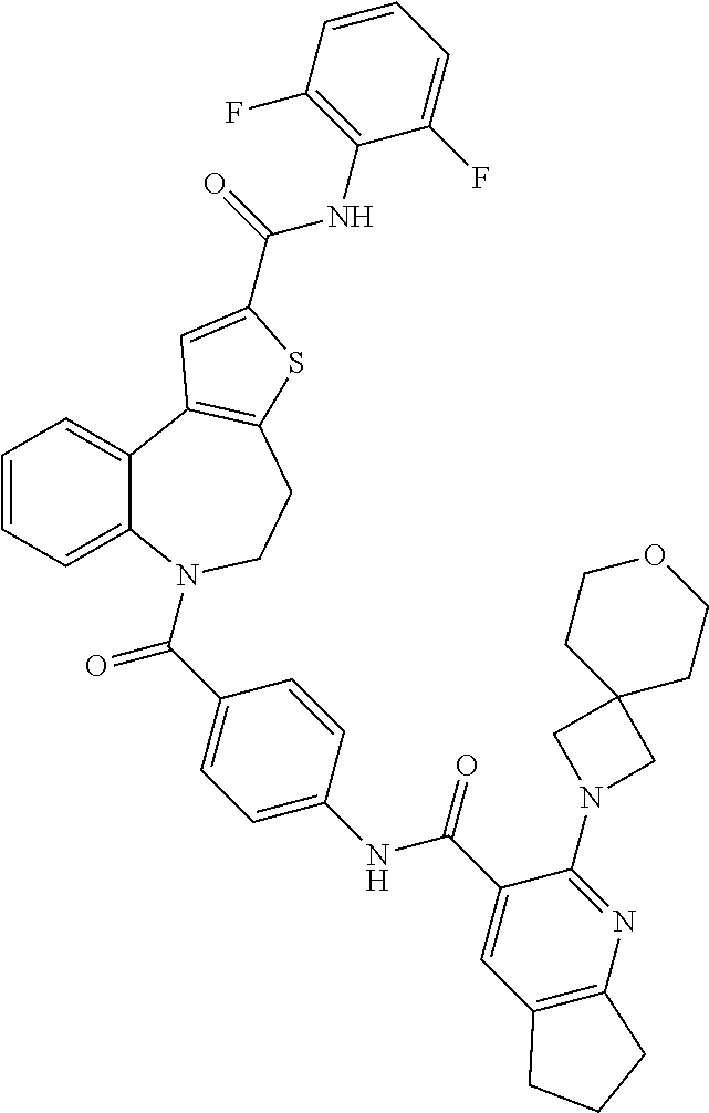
C1=CC=C2C(=C1)C1=C(CCN2C(=O)C2=CC=C(NC(=O)C3=CC4=C(N=C3N3CC5(C3)CCOCC5)CCC4)C=C2)SC(C(NC2=C(F)C=CC=C2F)=O)=C1
